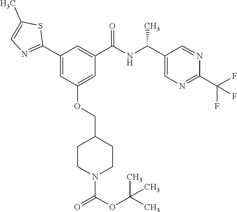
C1(C2=NC=C(C)S2)=CC(OCC2CCN(C(OC(C)(C)C)=O)CC2)=CC(C(NC(C2=CN=C(C(F)(F)F)N=C2)C)=O)=C1
